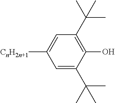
C1=C(C(C)(C)C)C(O)=C(C(C)(C)C)C=C1[CnH2n+1]
